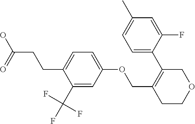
C1=C(C)C=C(F)C(C2=C(COC3=CC=C(CCC(=O)O)C(C(F)(F)F)=C3)CCOC2)=C1
